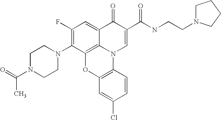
C1(F)=C(N2CCN(C(=O)C)CC2)C2=C3C(=C1)C(=O)C(C(NCCN1CCCC1)=O)=CN3C1=C(O2)C=C(Cl)C=C1
